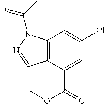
C12=C(C(C(OC)=O)=CC(Cl)=C1)C=NN2C(C)=O
